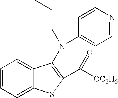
C1=CC=C2C(=C1)C(N(CCC)C1=CC=NC=C1)=C(C([OC2H5])=O)S2
